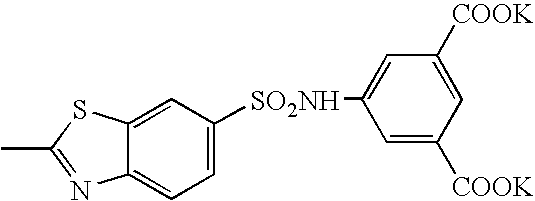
C12=CC=C([SO2NH]C3=CC([COOK])=CC([COOK])=C3)C=C1SC(C)=N2
